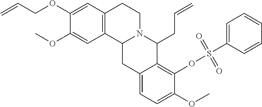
C1(OCC=C)=CC2=C(C=C1OC)C1N(CC2)C(CC=C)C2=C(OS(C3=CC=CC=C3)(=O)=O)C(OC)=CC=C2C1
